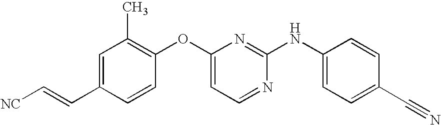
C1=C(C=C[NC])C=CC(OC2=CC=NC(NC3=CC=C(C#N)C=C3)=N2)=C1C
